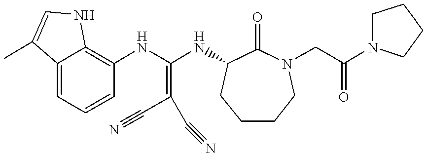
C12=CC=CC(NC(NC3C(=O)N(CC(N4CCCC4)=O)CCCC3)=C(C#N)C#N)=C1NC=C2C
